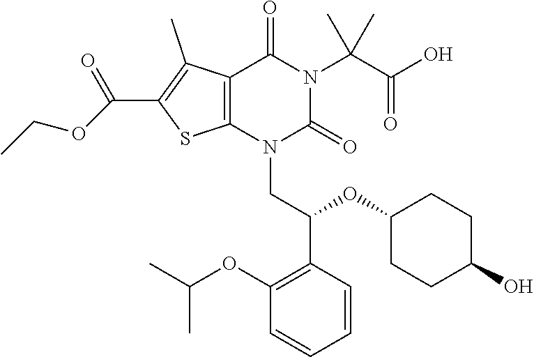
C12=C(N(CC(C3=C(OC(C)C)C=CC=C3)OC3CCC(O)CC3)C(=O)N(C(C(O)=O)(C)C)C1=O)SC(C(=O)OCC)=C2C
